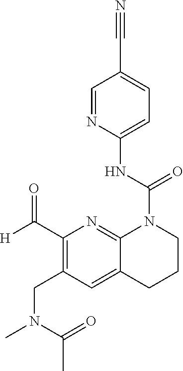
C1(C([H])=O)=C(CN(C)C(=O)C)C=C2C(=N1)N(C(NC1=CC=C(C#N)C=N1)=O)CCC2
